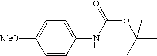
C1=C([MeO])C=CC(NC(OC(C)(C)C)=O)=C1
